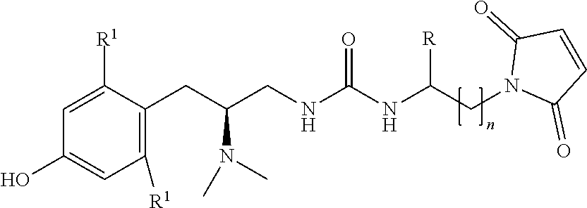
C1=C([R1])C(CC(N(C)C)CNC(NC(CN2C(=O)C=CC2=O)[R])=O)=C([R1])C=C1O
